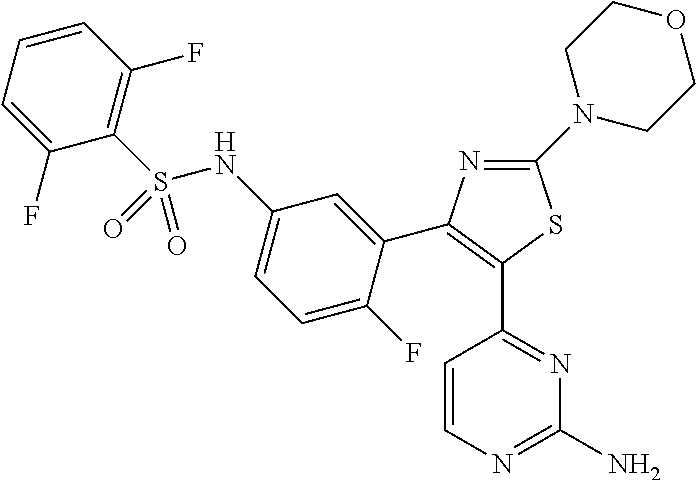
C1=CN=C(N)N=C1C1=C(C2=CC(NS(C3=C(F)C=CC=C3F)(=O)=O)=CC=C2F)N=C(N2CCOCC2)S1
